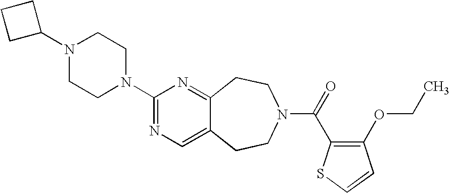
C1C(N2CCN(C3=NC=C4C(=N3)CCN(C(=O)C3=C(OCC)C=CS3)CC4)CC2)CC1
